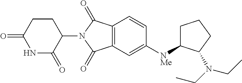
C1=CC2=C(C=C1[NMe]C1CCCC1N(CC)CC)C(=O)N(C1C(=O)NC(=O)CC1)C2=O
